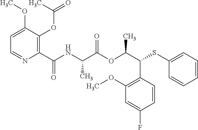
C1(OC)=C(C(C(OC(C(NC(C2=C(OC(=O)C)C(OC)=CC=N2)=O)C)=O)C)SC2=CC=CC=C2)C=CC(F)=C1
